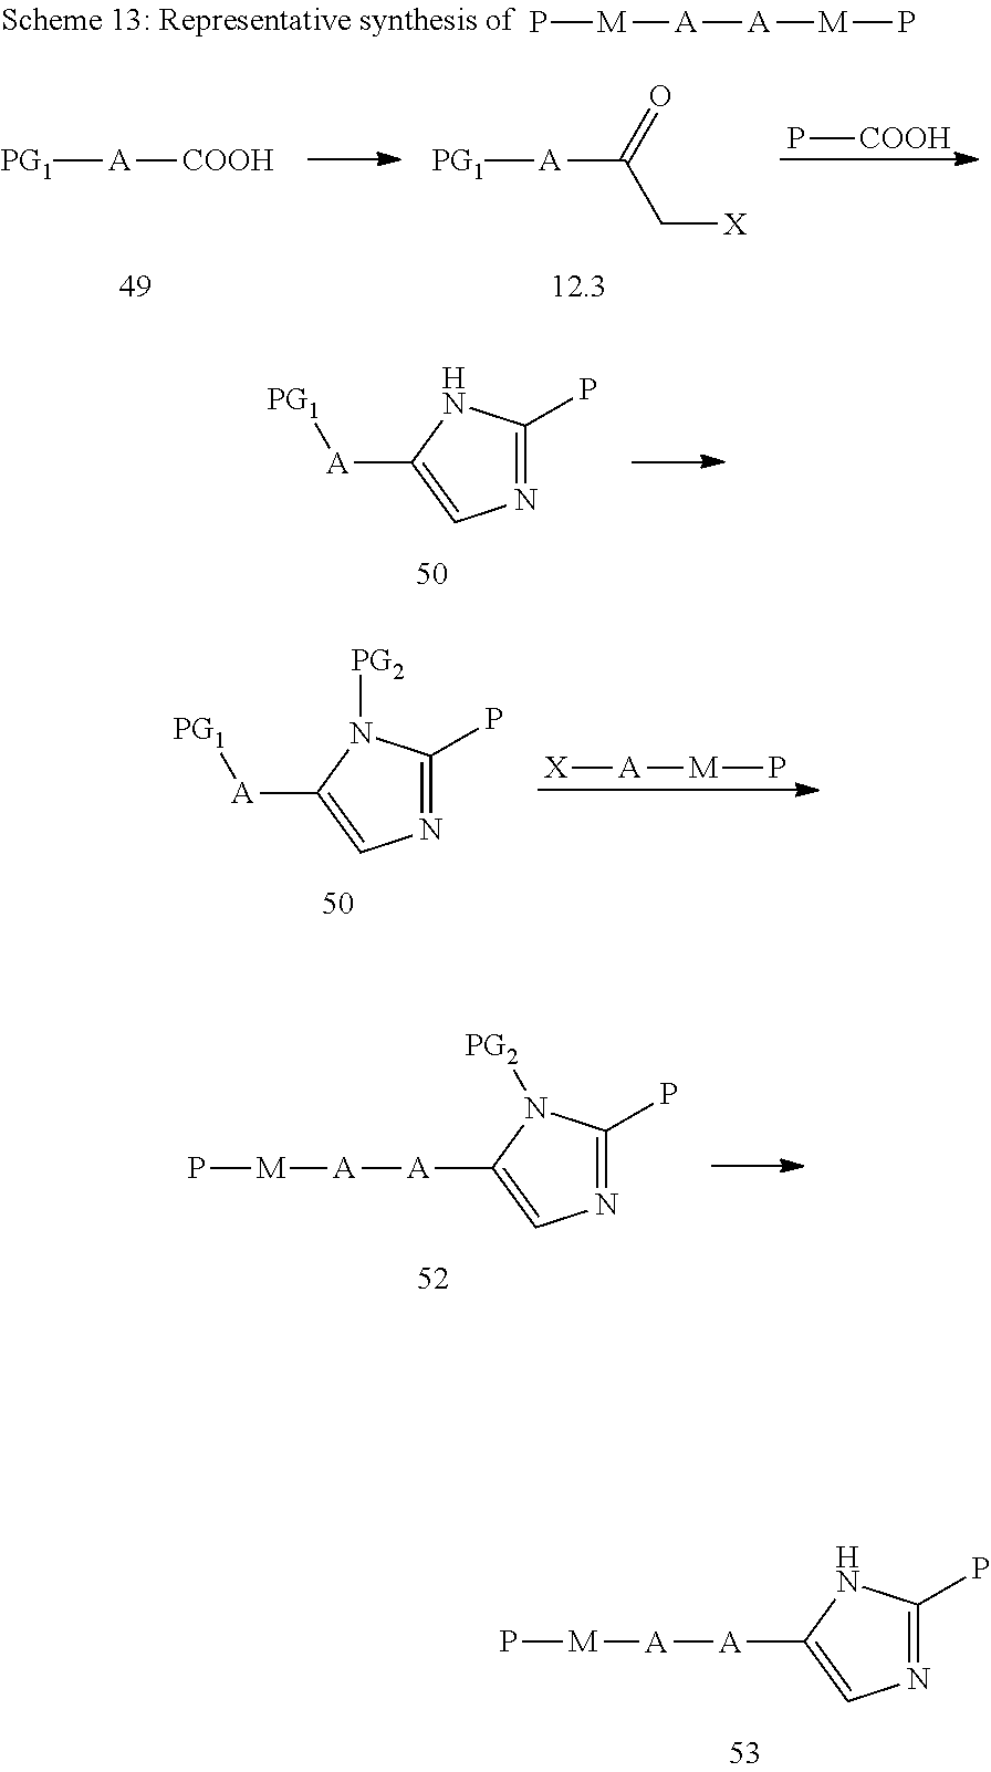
N1=C(P)NC([A][PG1])=C1.N1=C(P)N([PG2])C([A][PG1])=C1.[X][A][M]P.N1=C(P)N([PG2])C([A][A][M]P)=C1.N1=C(P)NC([A][A][M]P)=C1.P[M][A][A][M]P.[PG1][A][COOH].[PG1][A]C(=O)C[X].P[COOH]
